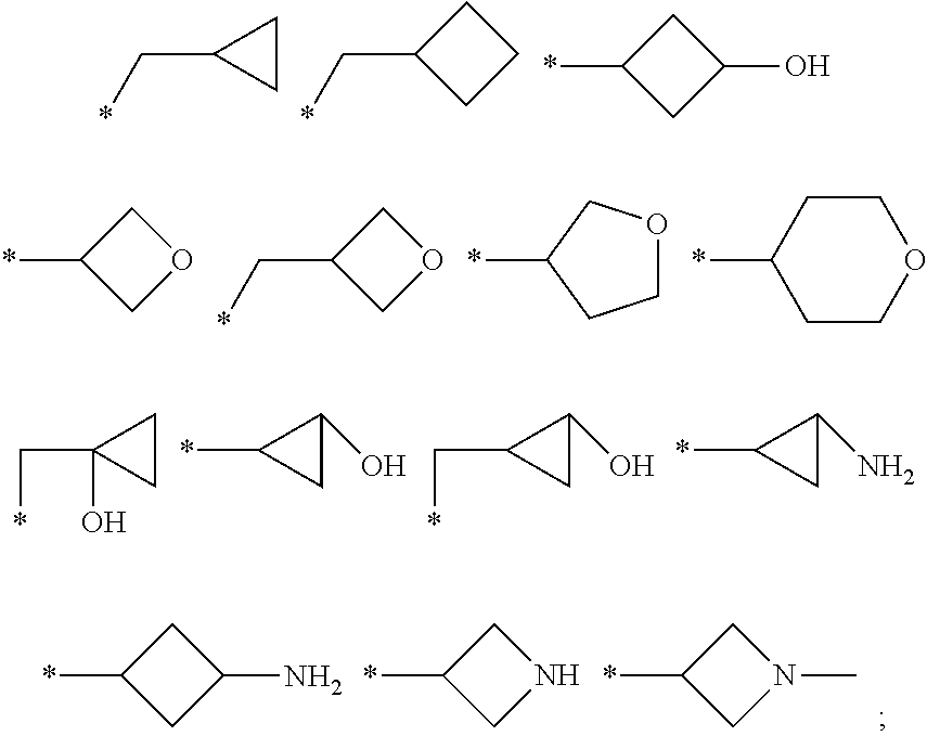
C1CC1C*.C1(C*)CCC1.C1(*)CC(O)C1.C1(*)COC1.C1(C*)COC1.C1(*)CCOC1.C1(*)CCOCC1.C1CC1(C*)O.C1(O)CC1*.C1(O)CC1C*.C1(N)CC1*.C1(*)CC(N)C1.C1(*)CNC1.C1(*)CN(C)C1
